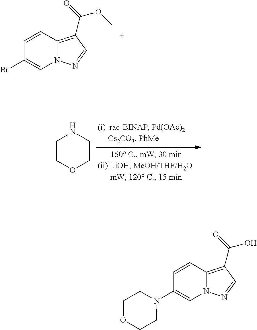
C1=CC2=C(C(=O)OC)C=NN2C=C1Br.C1COCCN1.C1=CC2=C(C(=O)O)C=NN2C=C1N1CCOCC1
